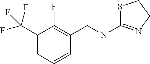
S1C(NCC2=C(F)C(C(F)(F)F)=CC=C2)=NCC1
